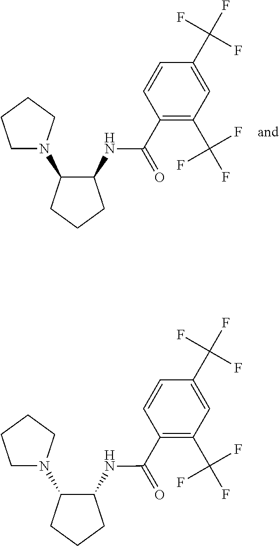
C1N(C2C(NC(C3=C(C(F)(F)F)C=C(C(F)(F)F)C=C3)=O)CCC2)CCC1.C1N(C2C(NC(C3=C(C(F)(F)F)C=C(C(F)(F)F)C=C3)=O)CCC2)CCC1
